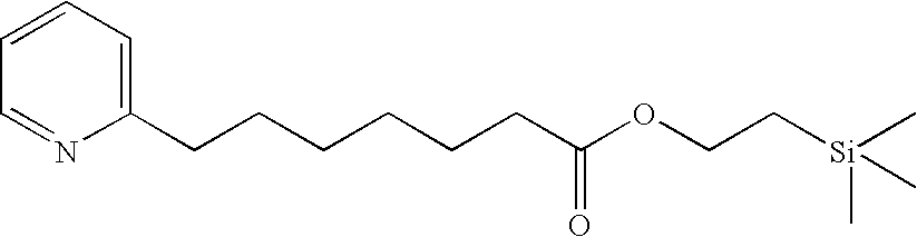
C1=NC(CCCCCCC(OCC[Si](C)(C)C)=O)=CC=C1
